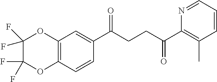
C1(C(CCC(C2=C(C)C=CC=N2)=O)=O)=CC2=C(C=C1)OC(F)(F)C(F)(F)O2
